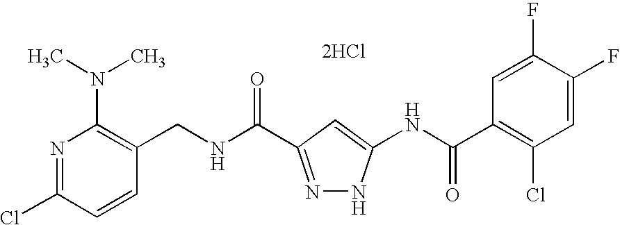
C(NC(=O)C1=NNC(NC(C2=C(Cl)C=C(F)C(F)=C2)=O)=C1)C1=C(N(C)C)N=C(Cl)C=C1.[2HCl]
